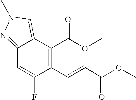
C12=NN(C)C=C1C(C(OC)=O)=C(C=CC(OC)=O)C(F)=C2
